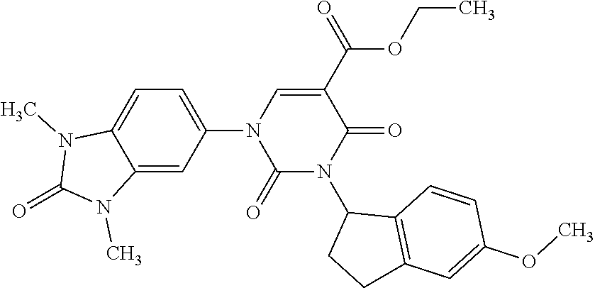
C1=C(N2C(=O)N(C3CCC4=C3C=CC(OC)=C4)C(=O)C(C(OCC)=O)=C2)C=C2C(=C1)N(C)C(=O)N2C
